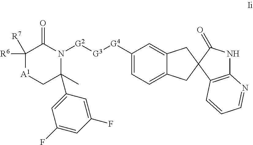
C12=C(C3(C(=O)N1)CC1=CC([G4][G3][G2]N4C(=O)C([R6])([R7])[A1]CC4(C4=CC(F)=CC(F)=C4)C)=CC=C1C3)C=CC=N2
